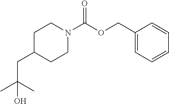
C1C(CC(C)(C)O)CCN(C(OCC2=CC=CC=C2)=O)C1
